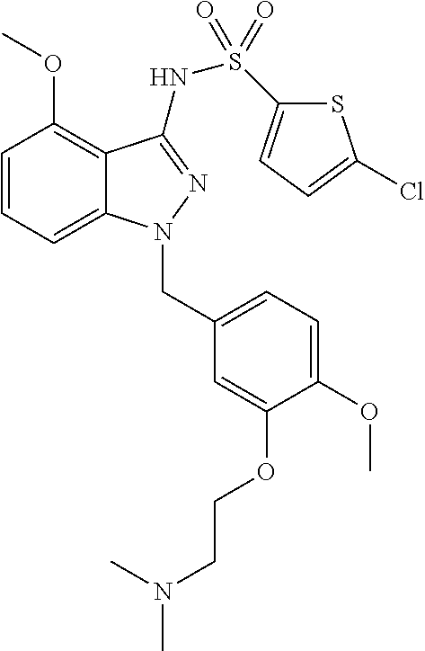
C1=CC=C2C(=C1OC)C(NS(C1=CC=C(Cl)S1)(=O)=O)=NN2CC1=CC=C(OC)C(OCCN(C)C)=C1
